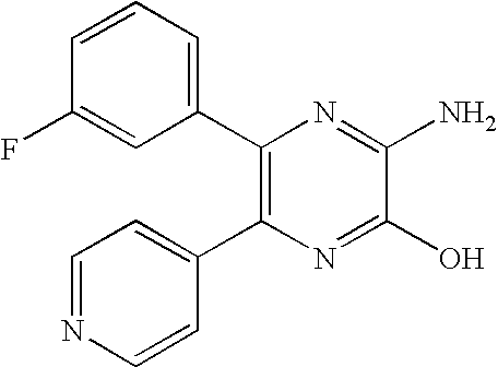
C1(C2=C(C3=CC=NC=C3)N=C(O)C(N)=N2)=CC=CC(F)=C1
